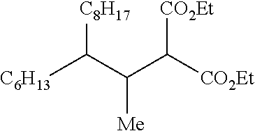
[C6H13]C(C(C([CO2Et])[CO2Et])[Me])[C8H17]
